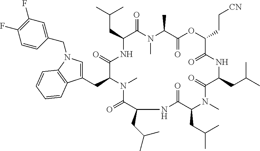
C(C1C(=O)N(C)C(C)C(=O)OC(CC[CN])C(=O)NC(CC(C)C)C(=O)N(C)C(CC(C)C)C(=O)NC(CC(C)C)C(=O)N(C)C(CC2=CN(CC3=CC(F)=C(F)C=C3)C3=C2C=CC=C3)C(=O)N1)C(C)C
